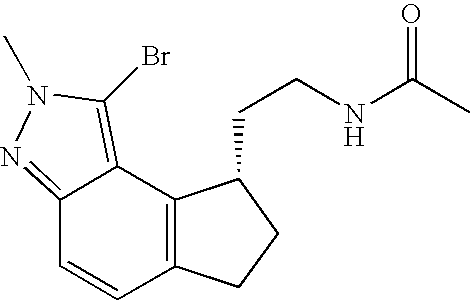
C12=NN(C)C(Br)=C1C1=C(C=C2)CCC1CCNC(C)=O
